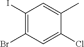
C1(I)=C(Br)C=C(Cl)C(C)=C1
